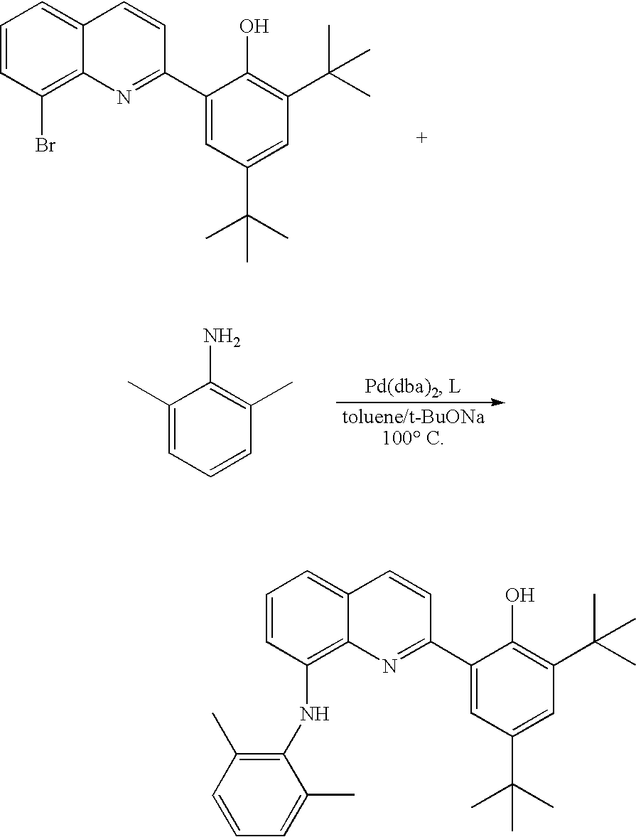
C1=CC(Br)=C2C(=C1)C=CC(C1=CC(C(C)(C)C)=CC(C(C)(C)C)=C1O)=N2.C1(C)=CC=CC(C)=C1N.C1=CC(NC2=C(C)C=CC=C2C)=C2C(=C1)C=CC(C1=CC(C(C)(C)C)=CC(C(C)(C)C)=C1O)=N2
